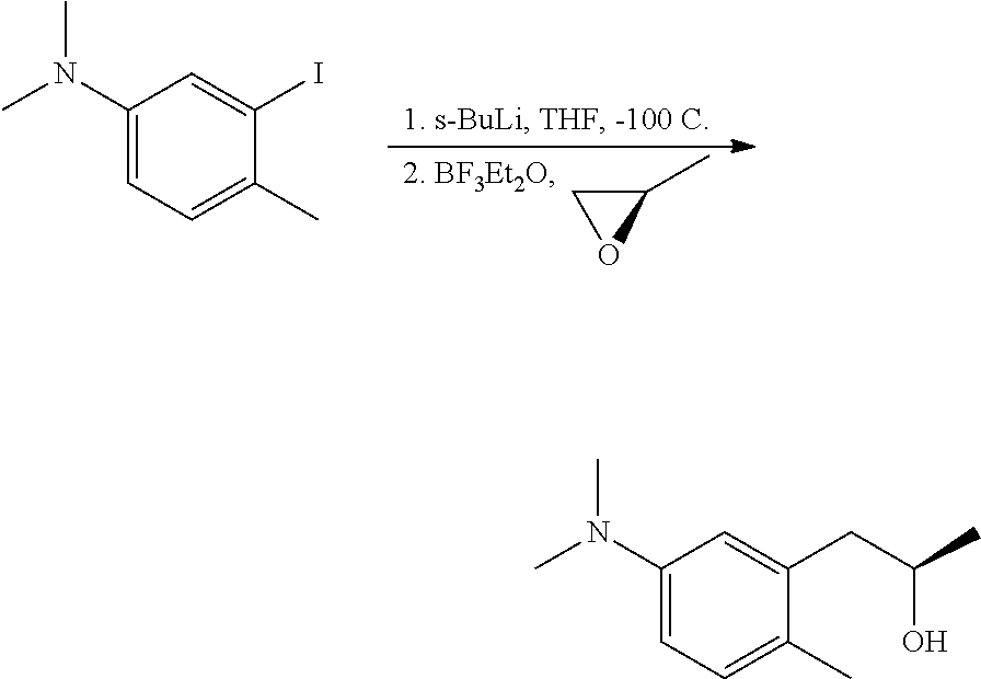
C1(C)CO1.C1(N(C)C)=CC=C(C)C(I)=C1.C1(N(C)C)=CC=C(C)C(CC(C)O)=C1
